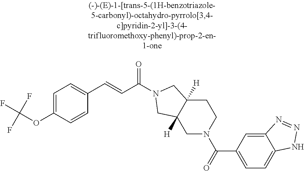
C1=C(OC(F)(F)F)C=CC(C=CC(=O)N2CC3([H])CCN(C(=O)C4=CC=C5C(=C4)N=NN5)CC3([H])C2)=C1
